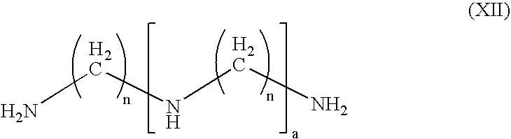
C(N)NCN
